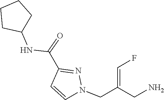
N(C(C1=NN(CC(=CF)CN)C=C1)=O)C1CCCC1
